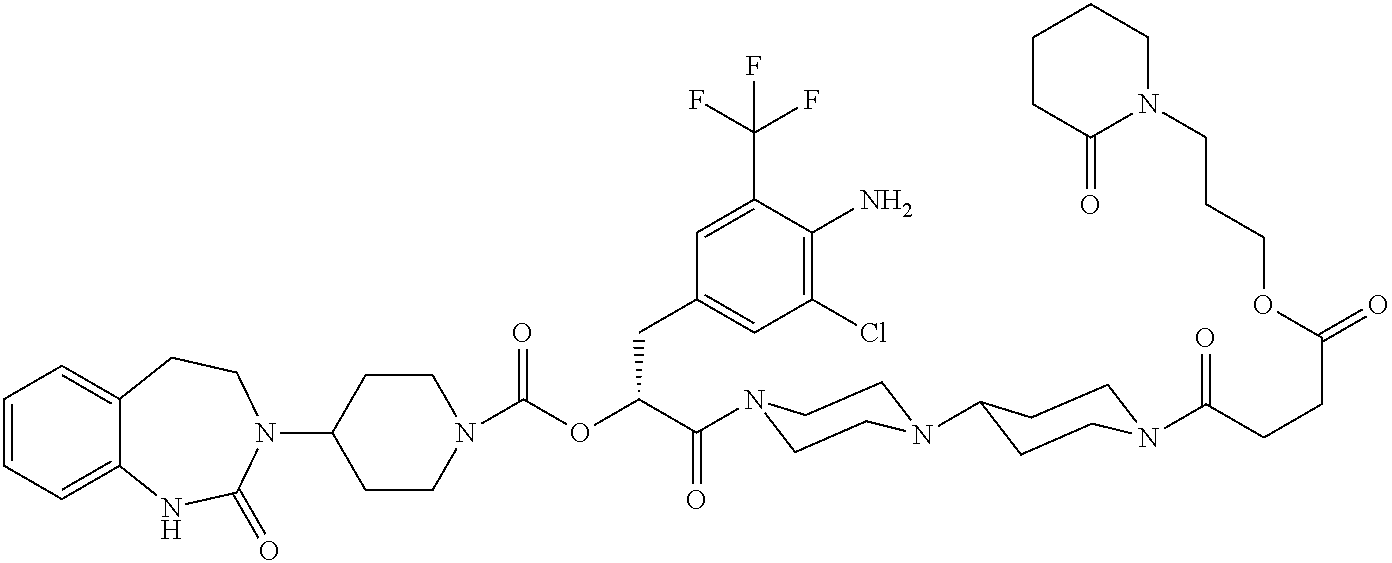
C1=CC=C2C(=C1)CCN(C1CCN(C(OC(C(=O)N3CCN(C4CCN(C(=O)CCC(=O)OCCCN5CCCCC5=O)CC4)CC3)CC3=CC(Cl)=C(N)C(C(F)(F)F)=C3)=O)CC1)C(=O)N2
